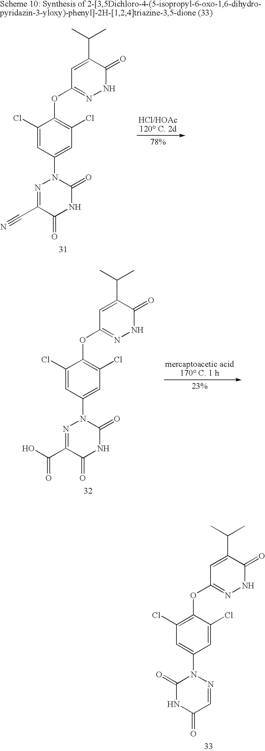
C1(Cl)=C(OC2=NNC(=O)C(C(C)C)=C2)C(Cl)=CC(N2C(=O)NC(=O)C=N2)=C1.C1(Cl)=CC(N2N=C(C(O)=O)C(=O)NC2=O)=CC(Cl)=C1OC1=NNC(=O)C(C(C)C)=C1.C1(Cl)=CC(N2N=C(C#N)C(=O)NC2=O)=CC(Cl)=C1OC1=NNC(=O)C(C(C)C)=C1
